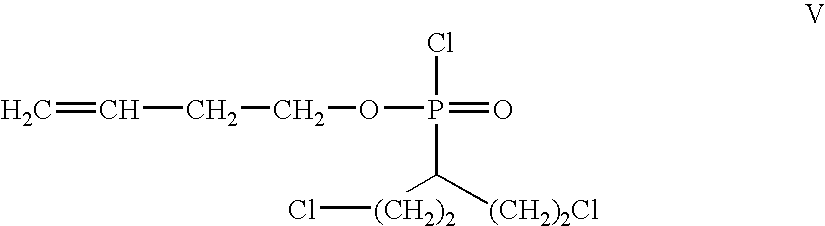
C=CCCOP(=O)(Cl)C([(CH2)2]Cl)[(CH2)2Cl]
